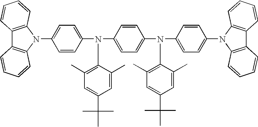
C1=C(N2C3=C(C4=C2C=CC=C4)C=CC=C3)C=CC(N(C2=CC=C(N(C3=CC=C(N4C5=C(C6=C4C=CC=C6)C=CC=C5)C=C3)C3=C(C)C=C(C(C)(C)C)C=C3C)C=C2)C2=C(C)C=C(C(C)(C)C)C=C2C)=C1
